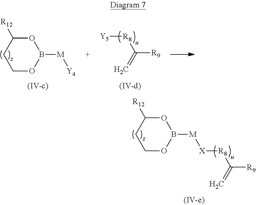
B1([M][X][R8]C(=C)[R9])OC([R12])CCO1.B1([M][Y4])OC([R12])CCO1.[Y5][R8]C(=C)[R9]
